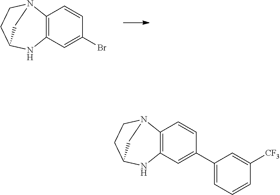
C12=C(C=C(Br)C=C1)NC1CCN2C1.C12=C(C=C(C3=CC=CC([CF3])=C3)C=C1)NC1CCN2C1
